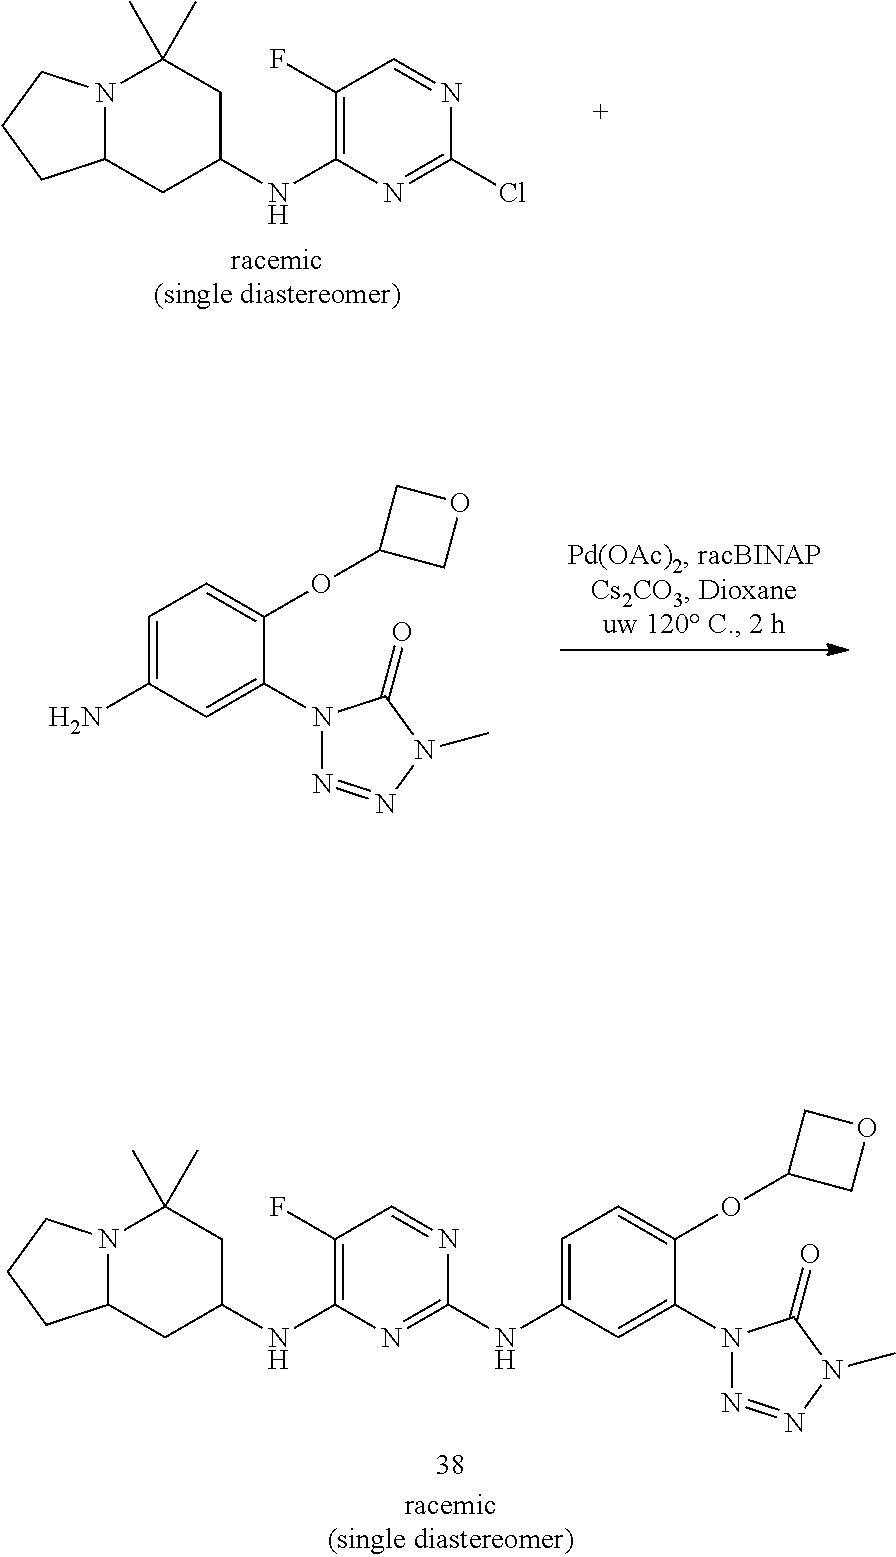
C12N(CCC1)C(C)(C)CC(NC1=C(F)C=NC(NC3=CC=C(OC4COC4)C(N4N=NN(C)C4=O)=C3)=N1)C2.C12N(CCC1)C(C)(C)CC(NC1=C(F)C=NC(Cl)=N1)C2.C1=C(N)C=C(N2N=NN(C)C2=O)C(OC2COC2)=C1
